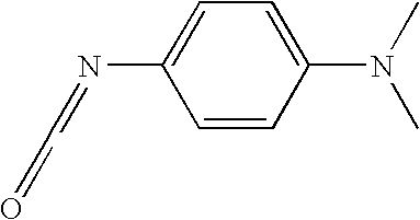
C1=CC(N=CC=O)=CC=C1N(C)C
